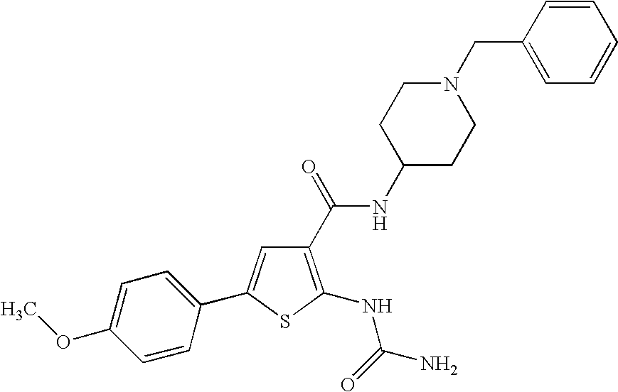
C1(C(=O)NC2CCN(CC3=CC=CC=C3)CC2)=C(NC(N)=O)SC(C2=CC=C(OC)C=C2)=C1
